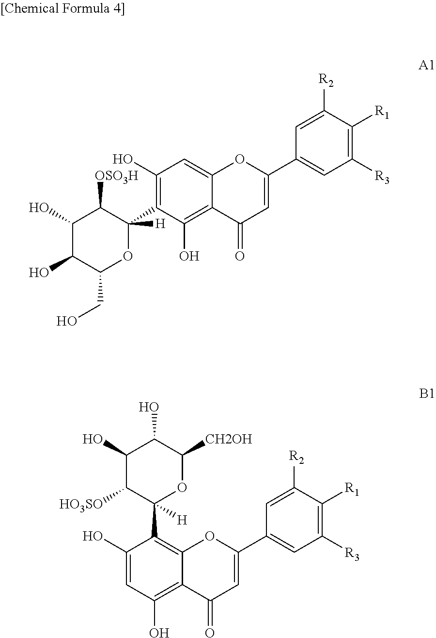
C1(O)C(O)C(CO)OC(C2=C(O)C=C3C(=C2O)C(=O)C=C(C2=CC([R3])=C([R1])C([R2])=C2)O3)([H])C1[OSO3H].C1=C(O)C(C2([H])OC([CH2OH])C(O)C(O)C2[HO3SO])=C2C(=C1O)C(=O)C=C(C1=CC([R3])=C([R1])C([R2])=C1)O2
